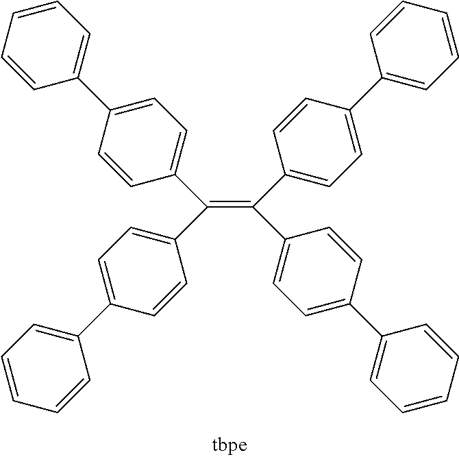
C(=C(C1=CC=C(C2=CC=CC=C2)C=C1)C1=CC=C(C2=CC=CC=C2)C=C1)(C1=CC=C(C2=CC=CC=C2)C=C1)C1=CC=C(C2=CC=CC=C2)C=C1
